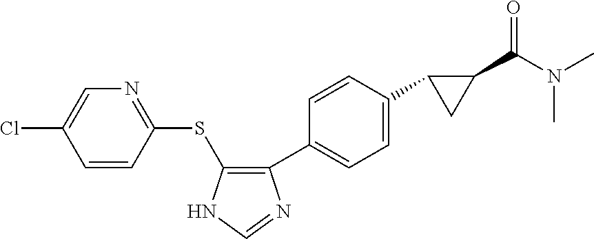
C1=C(Cl)C=CC(SC2=C(C3=CC=C(C4C(C(N(C)C)=O)C4)C=C3)N=CN2)=N1
